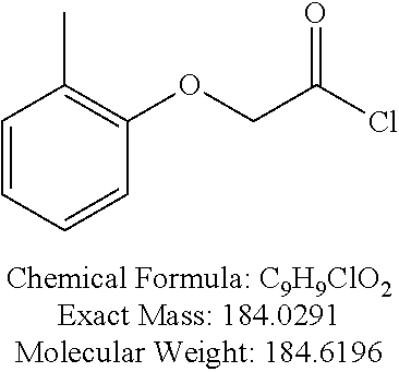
C1=CC=CC(OCC(Cl)=O)=C1C
